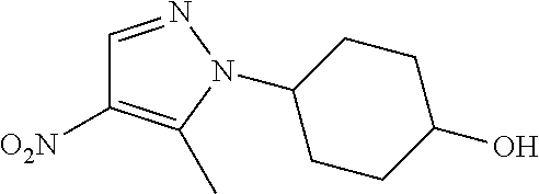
C1=NN(C2CCC(O)CC2)C(C)=C1[O2N]
